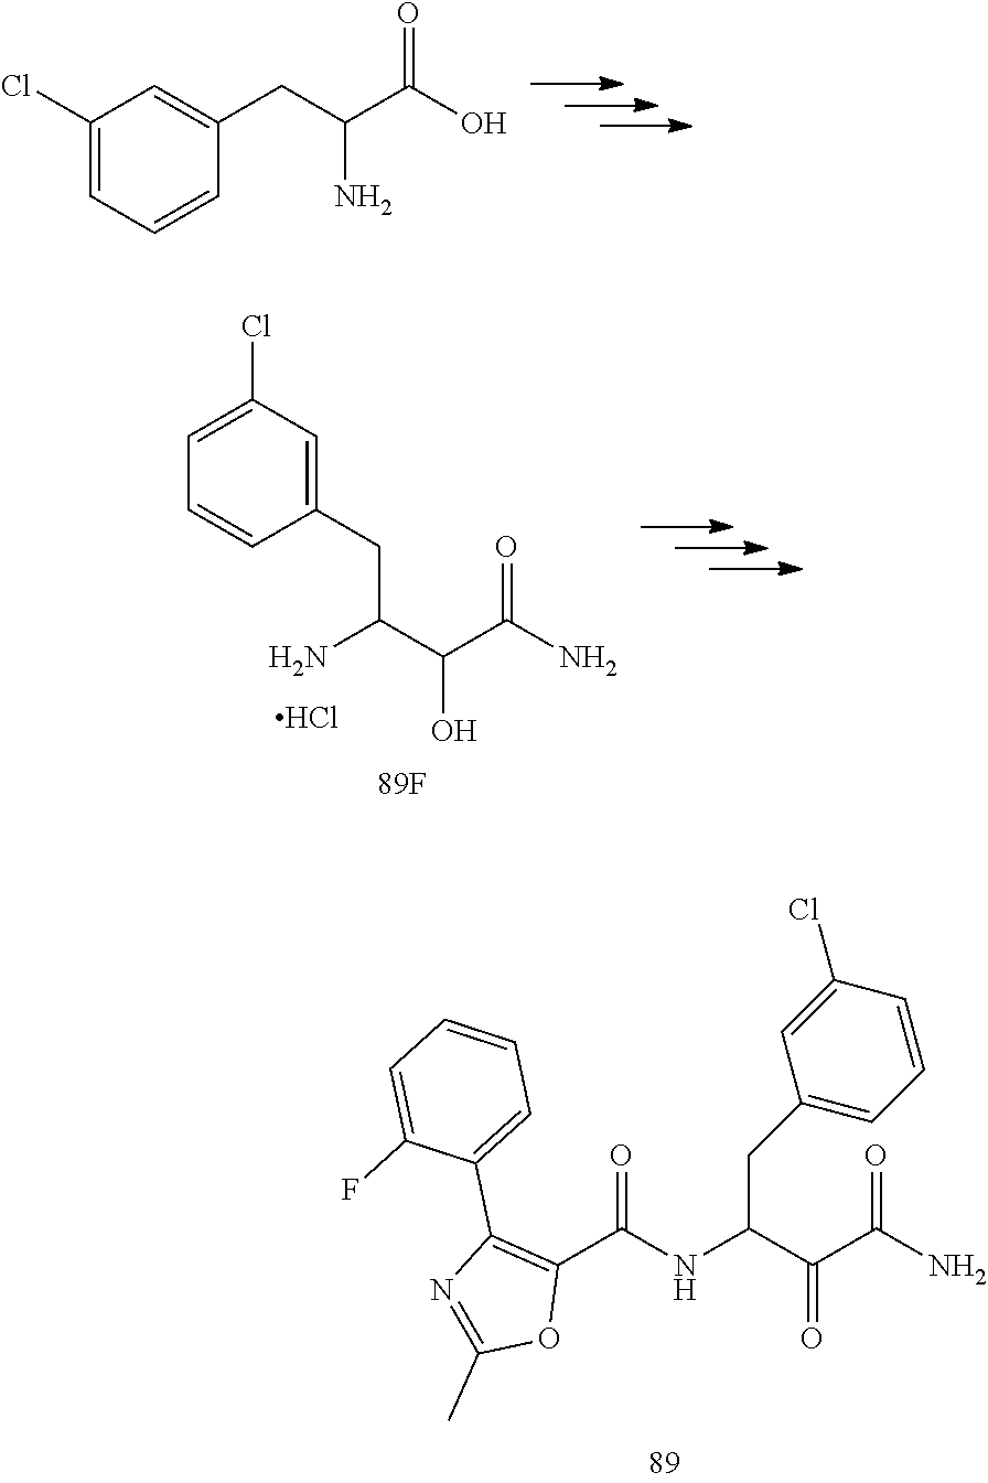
C1(Cl)=CC=CC(CC(C(=O)O)N)=C1.C1=C(Cl)C=C(CC(N)C(C(=O)N)O)C=C1.Cl.C(C(NC(=O)C1=C(C2=CC=CC=C2F)N=C(C)O1)C(C(=O)N)=O)C1=CC=CC(Cl)=C1
